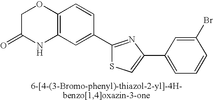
C1C(=O)NC2=C(O1)C=CC(C1=NC(C3=CC=CC(Br)=C3)=CS1)=C2
